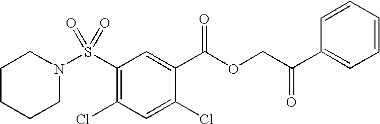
S(C1=C(Cl)C=C(Cl)C(C(OCC(C2=CC=CC=C2)=O)=O)=C1)(=O)(=O)N1CCCCC1
